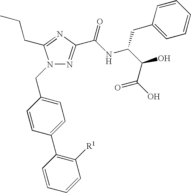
C1=C(CC(NC(=O)C2=NN(CC3=CC=C(C4=C([R1])C=CC=C4)C=C3)C(CCC)=N2)C(O)C(O)=O)C=CC=C1
